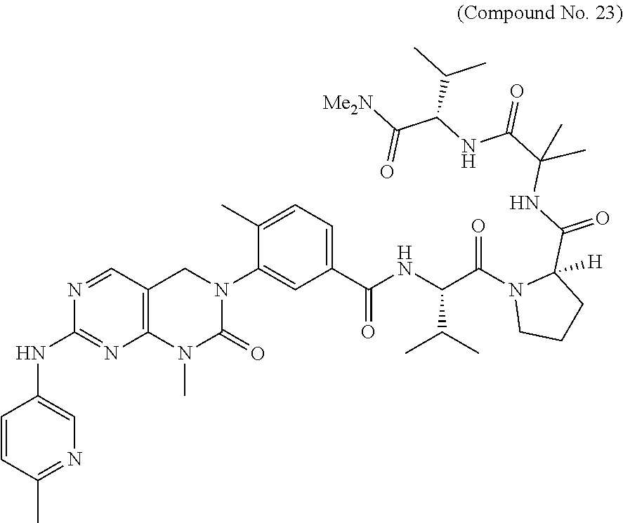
C1=CC(C)=NC=C1NC1=NC2=C(C=N1)CN(C1=CC(C(NC(C(N3CCCC3(C(NC(C(=O)NC(C([Me2N])=O)C(C)C)(C)C)=O)[H])=O)C(C)C)=O)=CC=C1C)C(=O)N2C
